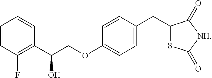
C1=CC(F)=C(C(O)COC2=CC=C(CC3SC(=O)[NH]C3=O)C=C2)C=C1
